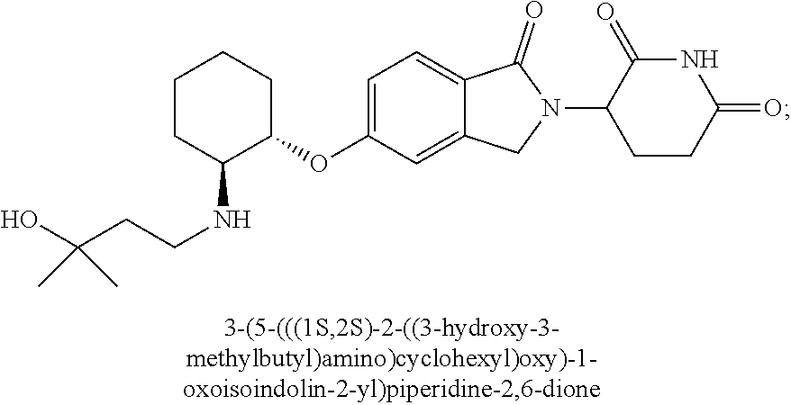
C1=C(OC2CCCCC2NCCC(O)(C)C)C=C2C(=C1)C(=O)N(C1CCC(=O)NC1=O)C2
